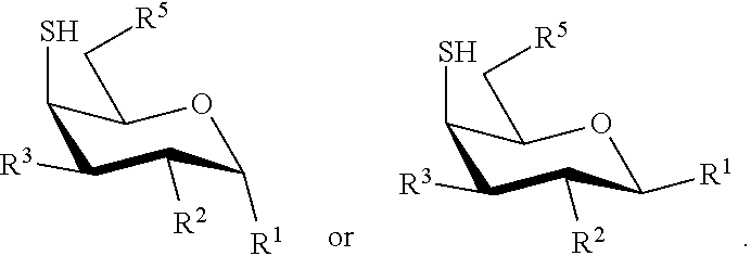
C1(S)C([R3])C([R2])C([R1])OC1C[R5].C1(S)C([R3])C([R2])C([R1])OC1C[R5]
